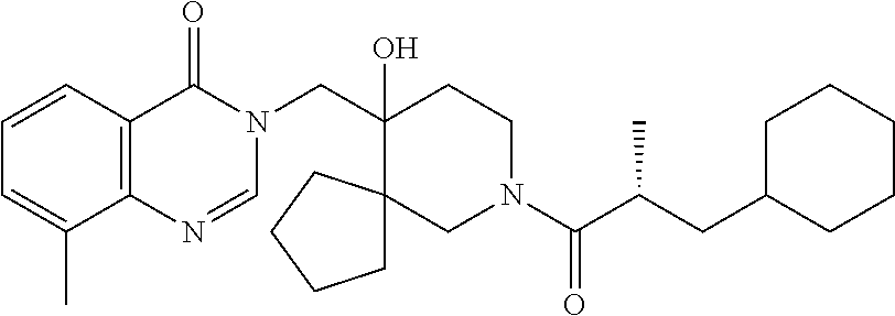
C(C1(O)CCN(C(C(CC2CCCCC2)C)=O)CC12CCCC2)N1C(=O)C2=C(N=C1)C(C)=CC=C2
